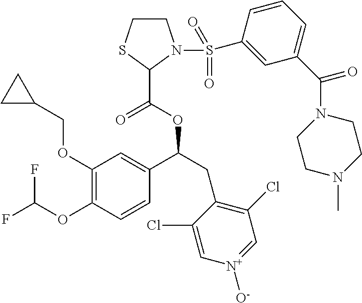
C1(OCC2CC2)=C(OC(F)F)C=CC(C(CC2=C(Cl)C=[N+]([O-])C=C2Cl)OC(C2N(S(=O)(=O)C3=CC(C(N4CCN(C)CC4)=O)=CC=C3)CCS2)=O)=C1
